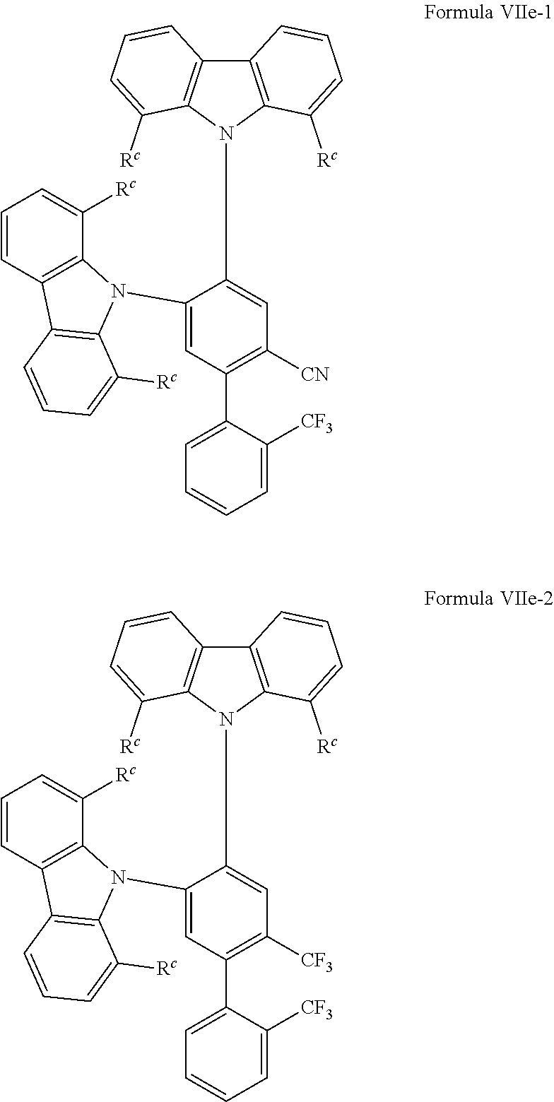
C12=C(N(C3=CC([CN])=C(C4=CC=CC=C4[CF3])C=C3N3C4=C(C=CC=C4[Rc])C4=C3C([Rc])=CC=C4)C3=C1C=CC=C3[Rc])C([Rc])=CC=C2.C12=C(N(C3=CC([CF3])=C(C4=CC=CC=C4[CF3])C=C3N3C4=C(C=CC=C4[Rc])C4=C3C([Rc])=CC=C4)C3=C1C=CC=C3[Rc])C([Rc])=CC=C2
